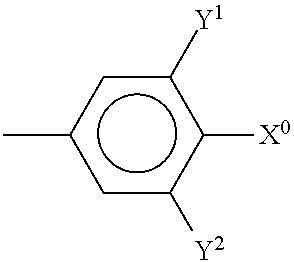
c1([X0])c([Y1])cc(C)cc1[Y2]
